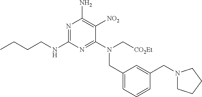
N1=C(NCCCC)N=C(N(CC2=CC=CC(CN3CCCC3)=C2)C[CO2Et])C([NO2])=C1N
